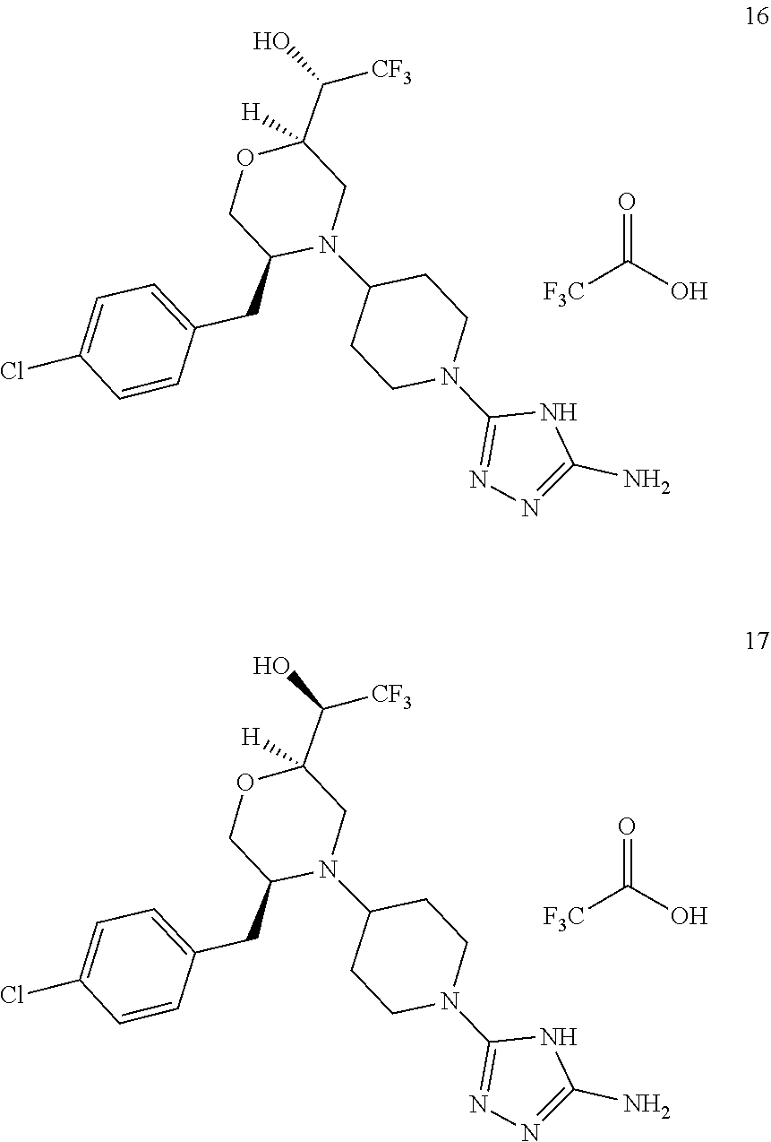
O=C(O)[F3C].C1(N2CCC(N3C(CC4=CC=C(Cl)C=C4)COC(C([CF3])O)([H])C3)CC2)=NN=C(N)N1.O=C(O)[F3C].C1(N2CCC(N3C(CC4=CC=C(Cl)C=C4)COC(C([CF3])O)([H])C3)CC2)=NN=C(N)N1
